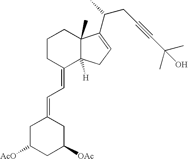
C1CC(=CC=C2CC([AcO])CC([OAc])C2)C2([H])C(C)(C1)C(C(C)CC#CC(C)(C)O)=CC2
